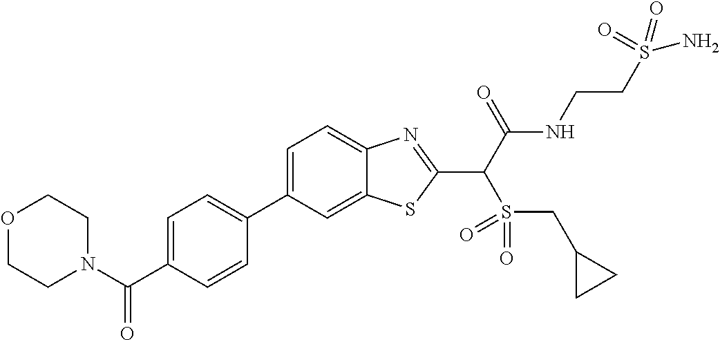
C1=C(C2=CC=C(C(N3CCOCC3)=O)C=C2)C=C2C(=C1)N=C(C(C(NCCS(N)(=O)=O)=O)S(=O)(=O)CC1CC1)S2
